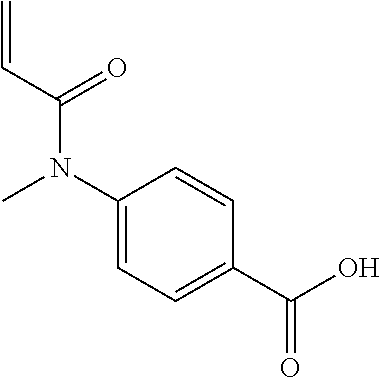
C=CC(=O)N(C1=CC=C(C(O)=O)C=C1)C
